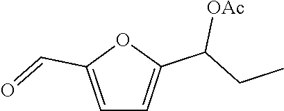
O=CC1=CC=C(C(CC)[OAc])O1
